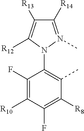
C1(F)=C([R10])C(F)=C([R8])C(C)=C1N1C([R12])=C([R13])C([R14])=N1C
